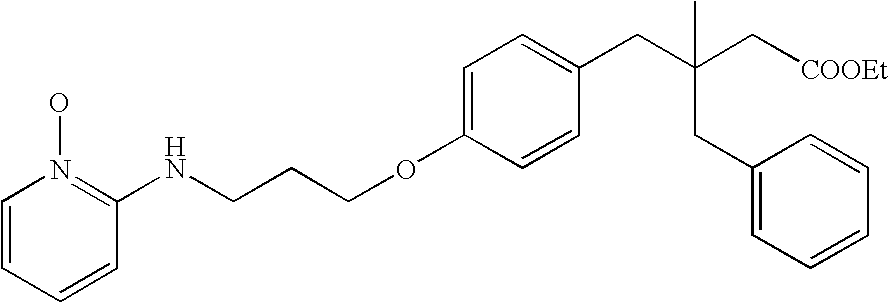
C1=C(OCCCNC2=N(O)C=CC=C2)C=CC(CC(C[COOEt])(CC2=CC=CC=C2)C)=C1
